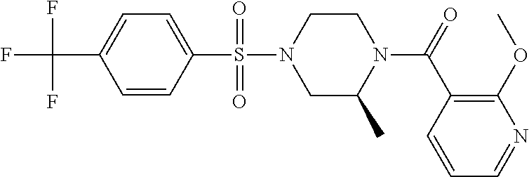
C1=C(S(N2CC(C)N(C(=O)C3=C(OC)N=CC=C3)CC2)(=O)=O)C=CC(C(F)(F)F)=C1
